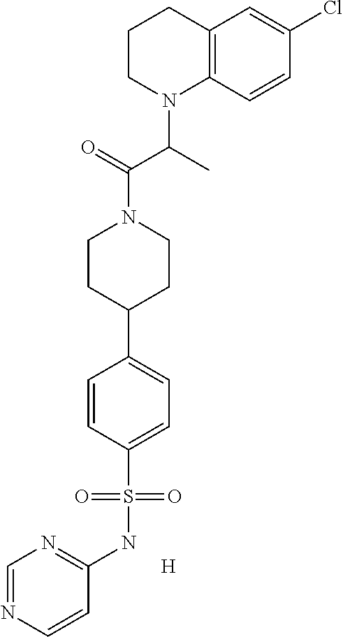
C12=C(C=CC(Cl)=C1)N(C(C)C(N1CCC(C3=CC=C(S(NC4=NC=NC=C4)(=O)=O)C=C3)CC1)=O)CCC2.[H]
